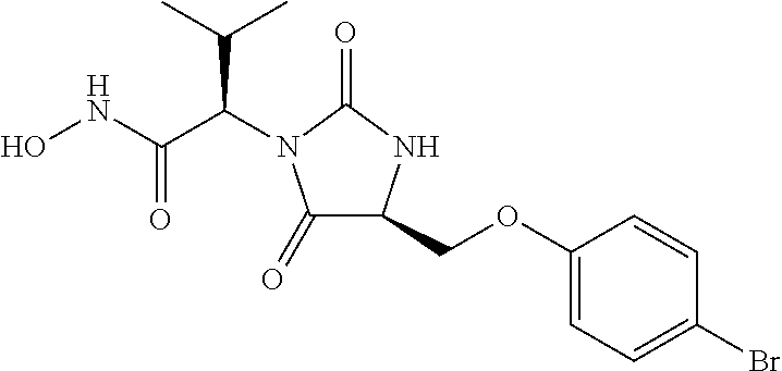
C1(=O)C(COC2=CC=C(Br)C=C2)NC(=O)N1C(C(NO)=O)C(C)C
